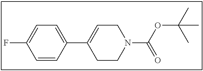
C1=CC(C2=CCN(C(OC(C)(C)C)=O)CC2)=CC=C1F
